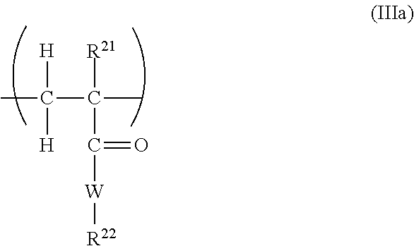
CC([H])([H])C([R21])(C(=O)[W][R22])C
